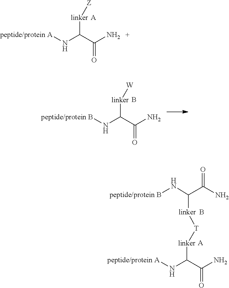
[peptide/protein A]NC(C(N)=O)[linker][Z].[A].[peptide/protein A]NC(C(N)=O)[linker][T][linker]C(C(=O)N)N[peptide/protein B].[A].B.[peptide/protein B]NC(C(N)=O)[linker][W].B
